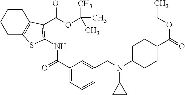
C1CC2=C(CC1)SC(NC(=O)C1=CC=CC(CN(C3CC3)C3CCC(C(=O)OCC)CC3)=C1)=C2C(OC(C)(C)C)=O
